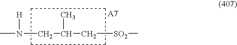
CN([H])CC(C[SO2]C)C.C1CCC1
